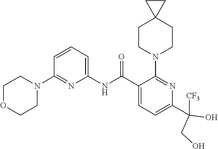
C1(NC(C2=CC=C(C([CF3])(CO)O)N=C2N2CCC3(CC2)CC3)=O)=CC=CC(N2CCOCC2)=N1
